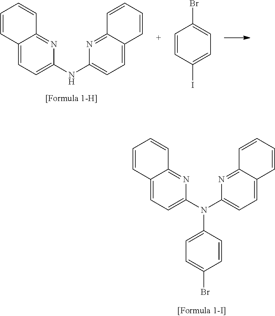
C12=CC=C(NC3=CC=C4C(=N3)C=CC=C4)N=C1C=CC=C2.C1=CC(I)=CC=C1Br.C12=CC=C(N(C3=CC=C4C(=N3)C=CC=C4)C3=CC=C(Br)C=C3)N=C1C=CC=C2
